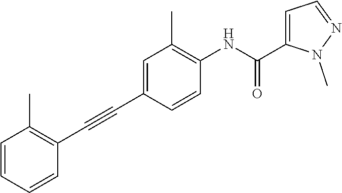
C1=CC(C)=C(C#CC2=CC(C)=C(NC(C3=CC=NN3C)=O)C=C2)C=C1
